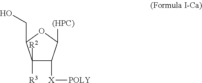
C1([R3])([R2])C([X][POLY])C([(HPC)])OC1CO
